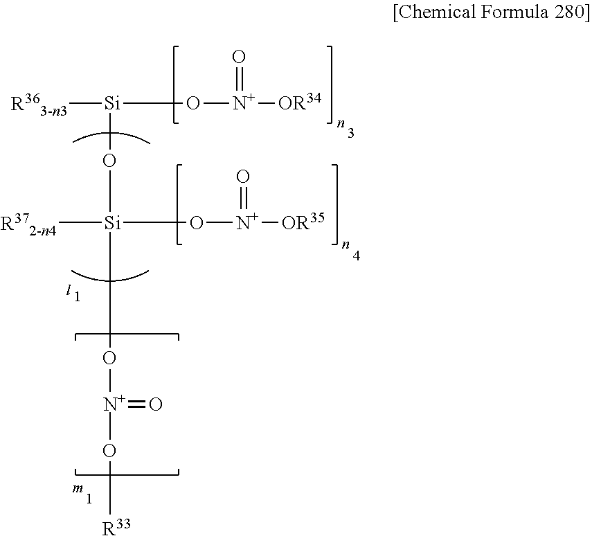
[R363-n3][Si](O[N+]([OR34])=O)O[Si](O[N+](O[R33])=O)([R372-n4])O[N+]([OR35])=O
